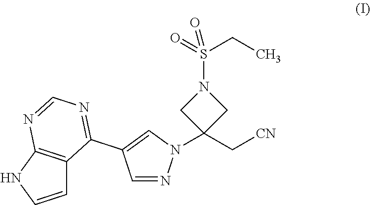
C1=NN(C2(C[CN])CN(S(CC)(=O)=O)C2)C=C1C1=NC=NC2=C1C=CN2
